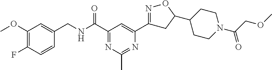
C1(OC)=C(F)C=CC(CNC(C2=NC(C)=NC(C3=NOC(C4CCN(C(COC)=O)CC4)C3)=C2)=O)=C1
